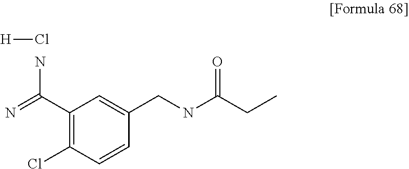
C1(C(=N)N)=C(Cl)C=CC(CNC(CC)=O)=C1.[H]Cl
